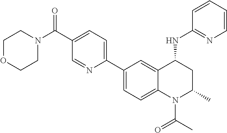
C1(C2=CC=C3C(=C2)C(NC2=NC=CC=C2)CC(C)N3C(C)=O)=CC=C(C(N2CCOCC2)=O)C=N1
